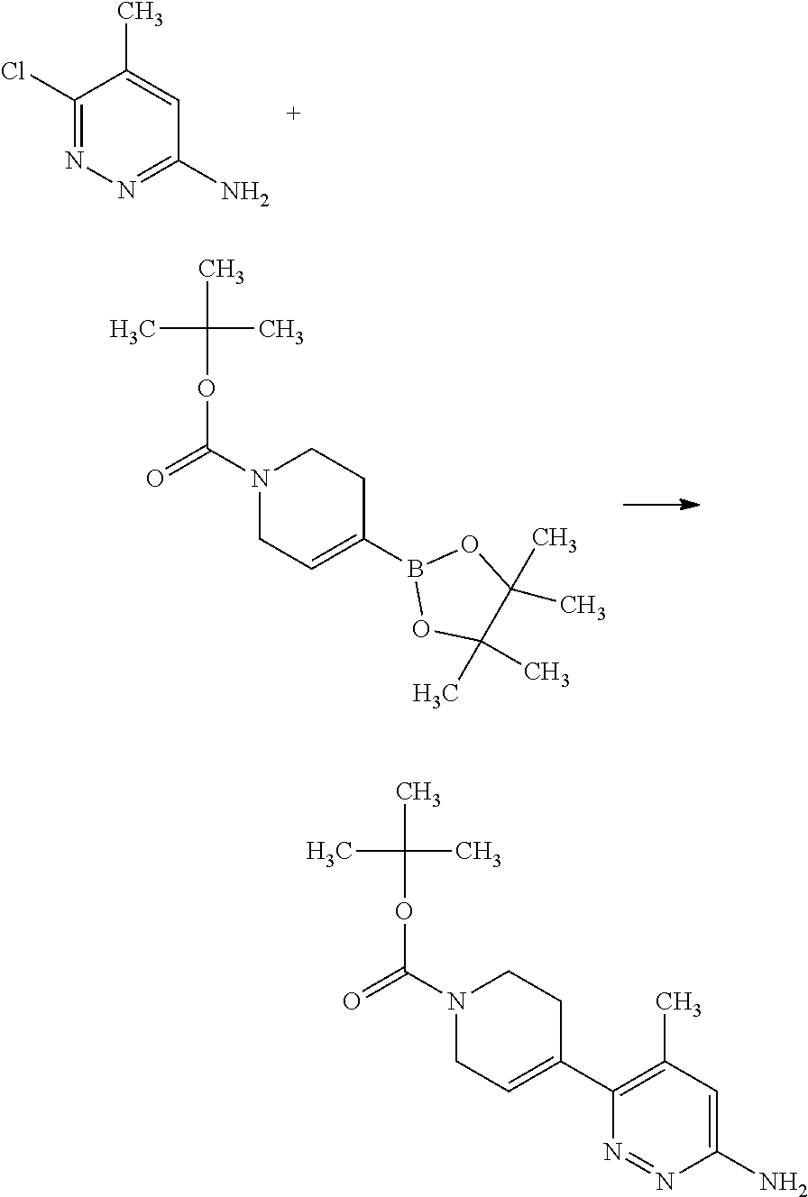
N1(C(=O)OC(C)(C)C)CC=C(B2OC(C)(C)C(C)(C)O2)CC1.N1(C(=O)OC(C)(C)C)CC=C(C2=C(C)C=C(N)N=N2)CC1.C1(Cl)=NN=C(N)C=C1C
